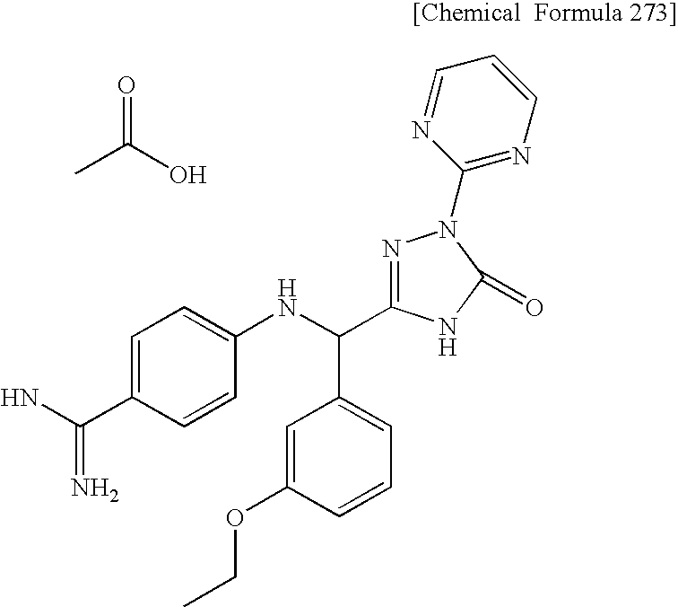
CC(O)=O.NC(C1=CC=C(NC(C2=CC=CC(OCC)=C2)C2=NN(C3=NC=CC=N3)C(=O)N2)C=C1)=N
